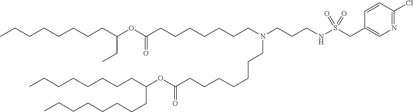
C(CCCCC(CCCCCCCC)OC(=O)CCCCCCCN(CCCCCCCC(OC(CC)CCCCCCCC)=O)CCCNS(=O)(=O)CC1=CN=C(Cl)C=C1)CCC
